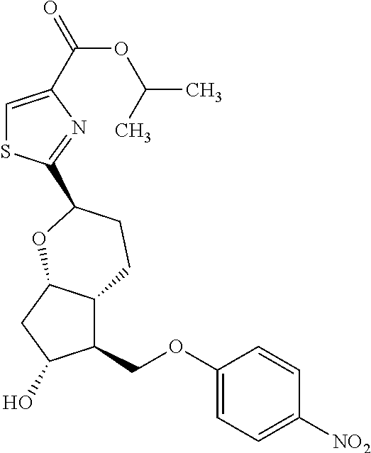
C1=C(C(OC(C)C)=O)N=C(C2CCC3C(COC4=CC=C([NO2])C=C4)C(O)CC3O2)S1
